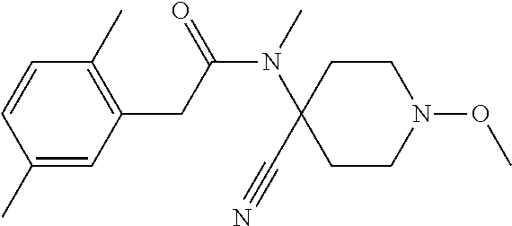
C1(C)=CC(CC(N(C2(C#N)CCN(OC)CC2)C)=O)=C(C)C=C1
